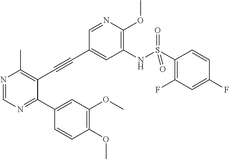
N1=CN=C(C2=CC(OC)=C(OC)C=C2)C(C#CC2=CC(NS(C3=C(F)C=C(F)C=C3)(=O)=O)=C(OC)N=C2)=C1C
